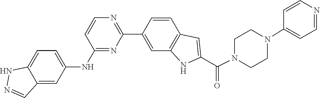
C1CN(C(C2=CC3=C(C=C(C4=NC=CC(NC5=CC=C6C(=C5)C=NN6)=N4)C=C3)N2)=O)CCN1C1=CC=NC=C1
